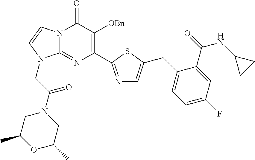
N12C(=NC(C3=NC=C(CC4=CC=C(F)C=C4C(NC4CC4)=O)S3)=C([OBn])C1=O)N(CC(N1CC(C)OC(C)C1)=O)C=C2
